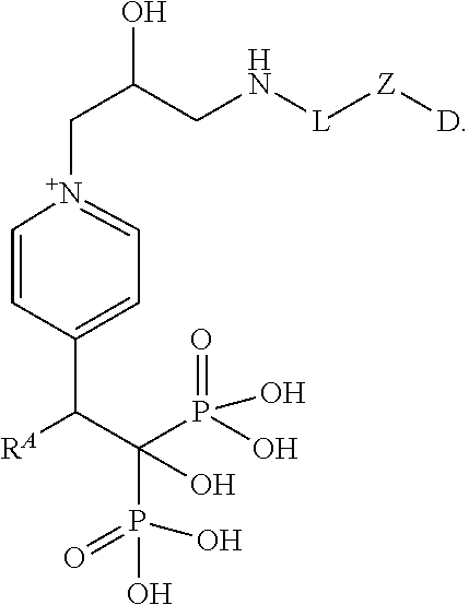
C(C(CN[L][Z][D])O)[N+]1=CC=C(C([RA])C(P(=O)(O)O)(P(O)(=O)O)O)C=C1
